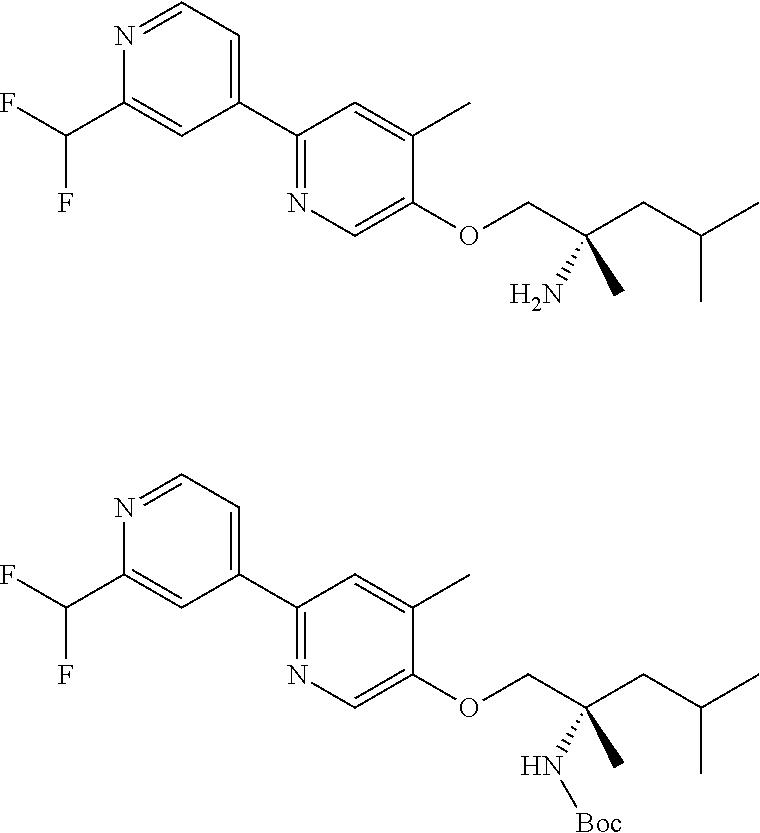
C1(C2=CC=NC(C(F)F)=C2)=NC=C(OCC(CC(C)C)(N)C)C(C)=C1.C1(C2=CC=NC(C(F)F)=C2)=NC=C(OCC(CC(C)C)(N[Boc])C)C(C)=C1
